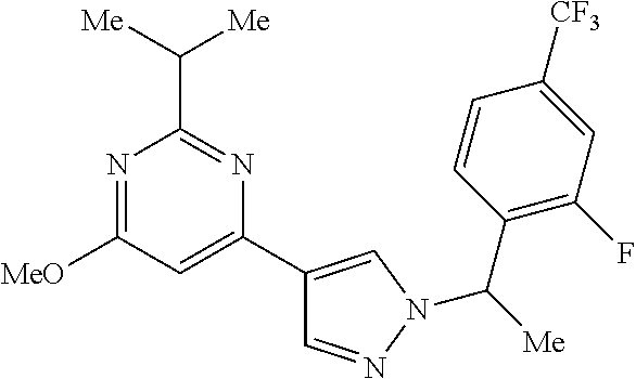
C1(C2=CC([MeO])=NC(C([Me])[Me])=N2)=CN(C([Me])C2=C(F)C=C([CF3])C=C2)N=C1
